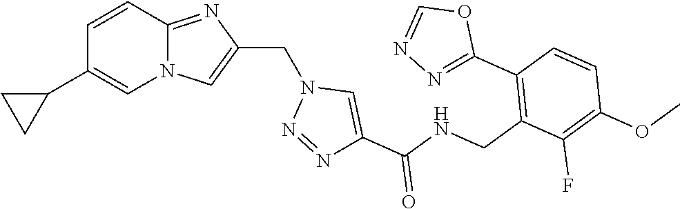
N12C(=NC(CN3N=NC(C(NCC4=C(C5=NN=CO5)C=CC(OC)=C4F)=O)=C3)=C1)C=CC(C1CC1)=C2
